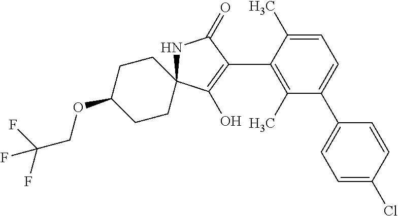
N1C2(C(O)=C(C3=C(C)C(C4=CC=C(Cl)C=C4)=CC=C3C)C1=O)CCC(OCC(F)(F)F)CC2
